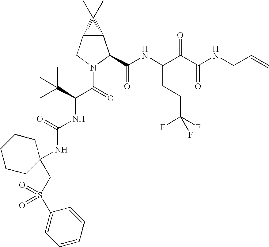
C12C(CN(C(C(NC(=O)NC3(CS(=O)(C4=CC=CC=C4)=O)CCCCC3)C(C)(C)C)=O)C1C(NC(C(C(NCC=C)=O)=O)CCC(F)(F)F)=O)C2(C)C
